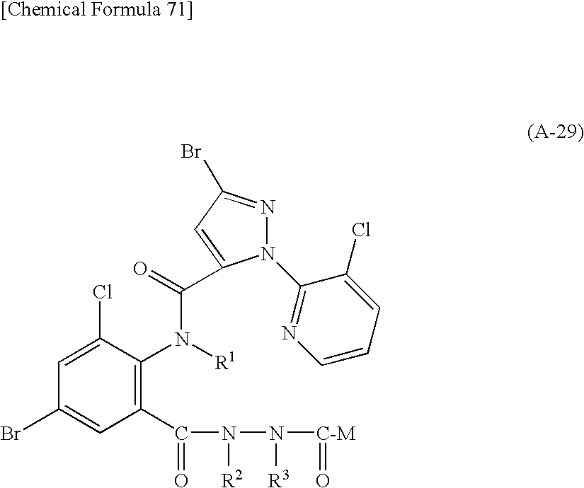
N1(C2=NC=CC=C2Cl)N=C(Br)C=C1C(=O)N([R1])C1=C(C(=O)N([R2])N([R3])[C-M]=O)C=C(Br)C=C1Cl
